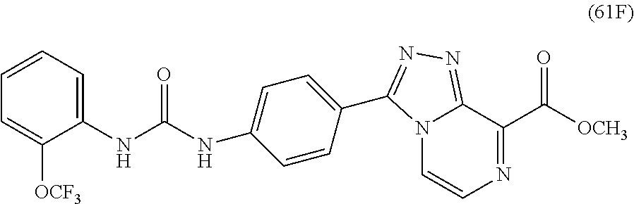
C1(NC(NC2=CC=C(C3=NN=C4N3C=CN=C4C([OCH3])=O)C=C2)=O)=CC=CC=C1[OCF3]
